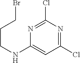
C1(Cl)=NC(Cl)=NC(NCCCBr)=C1
